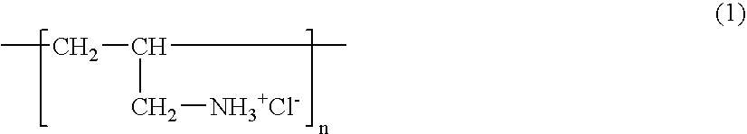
CCC(C)C[NH3+Cl-]
